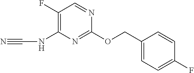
C1(OCC2=CC=C(F)C=C2)=NC(NC#N)=C(F)C=N1
